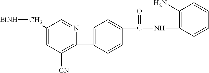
C1(C[EtNH])=CC([CN])=C(C2=CC=C(C(NC3=C(N)C=CC=C3)=O)C=C2)N=C1
